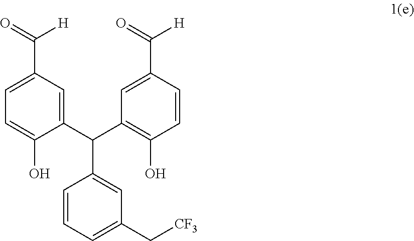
C1(C(=O)[H])=CC=C(O)C(C(C2=C(O)C=CC(C(=O)[H])=C2)C2=CC(C[CF3])=CC=C2)=C1
